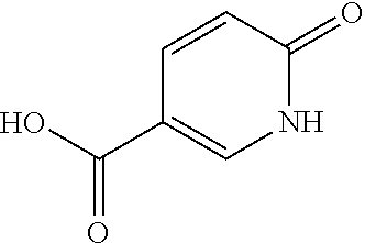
C1(C(O)=O)=CNC(=O)C=C1
